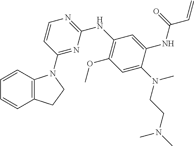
C1=CC2=C(C=C1)N(C1=NC(NC3=C(OC)C=C(N(CCN(C)C)C)C(NC(C=C)=O)=C3)=NC=C1)CC2
